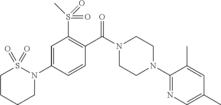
C1=C(N2CCCCS2(=O)=O)C=CC(C(N2CCN(C3=NC=C(C)C=C3C)CC2)=O)=C1S(=O)(=O)C
